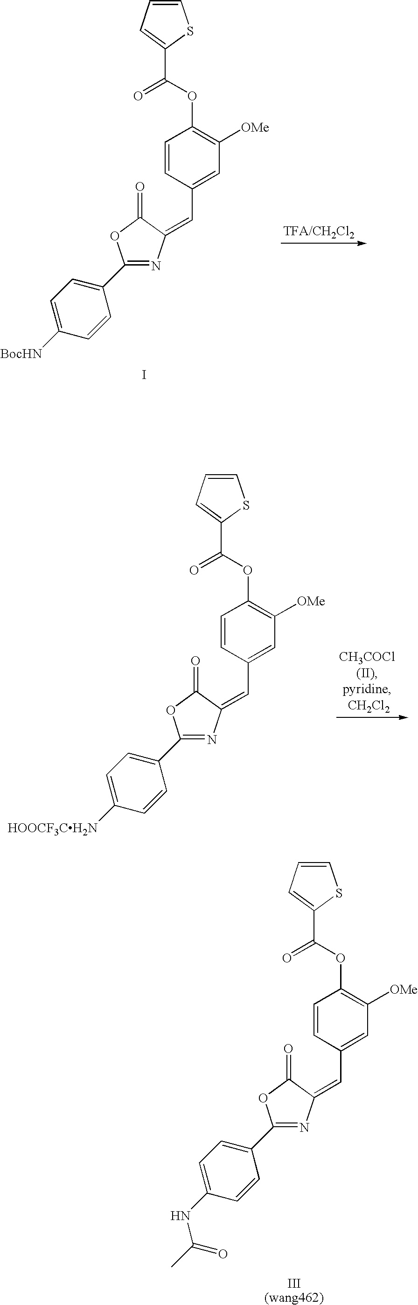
C1(C2=CC=C([BocHN])C=C2)=NC(=CC2=CC([OMe])=C(OC(=O)C3=CC=CS3)C=C2)C(=O)O1.I.C1(C2=CC=C([HOOCF3CH2N])C=C2)=NC(=CC2=CC([OMe])=C(OC(=O)C3=CC=CS3)C=C2)C(=O)O1.C1(C2=CC=C(NC(=O)C)C=C2)=NC(=CC2=CC([OMe])=C(OC(=O)C3=CC=CS3)C=C2)C(=O)O1.[III(wang462)]
